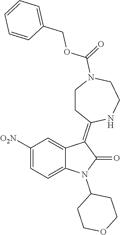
C1([O2N])=CC=C2C(=C1)C(=C1CCN(C(=O)OCC3=CC=CC=C3)CCN1)C(=O)N2C1CCOCC1
